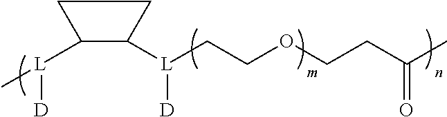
C1([L](C)[D])C([L]([D])CCOCCC(C)=O)CC1
